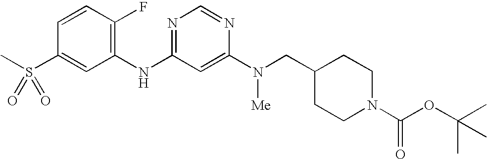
C1=CC(F)=C(NC2=NC=NC(N([Me])CC3CCN(C(OC(C)(C)C)=O)CC3)=C2)C=C1S(C)(=O)=O
